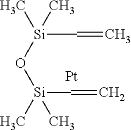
[Si](C=C)(C)(C)O[Si](C)(C=C)C.[Pt]
